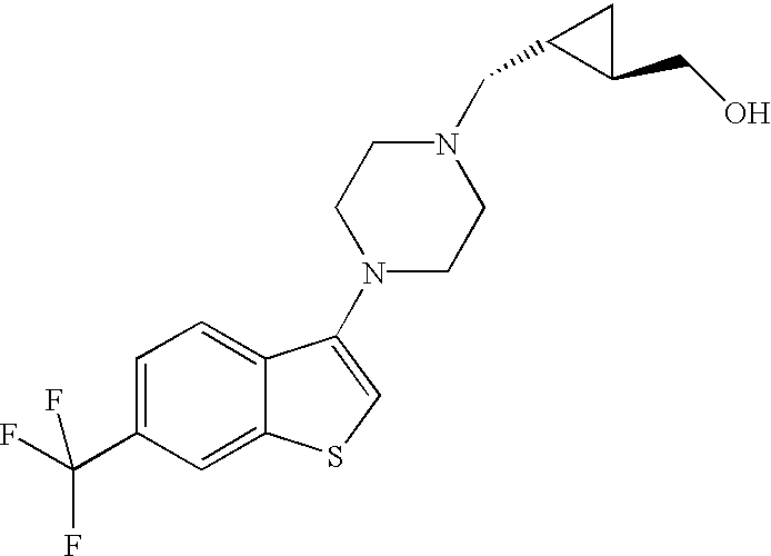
C1=C(C(F)(F)F)C=C2C(=C1)C(N1CCN(CC3C(CO)C3)CC1)=CS2
